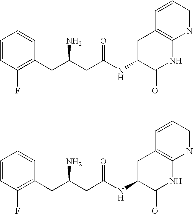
C1=CC(F)=C(CC(CC(NC2C(=O)NC3=C(C2)C=CC=N3)=O)N)C=C1.C1=CC(F)=C(CC(CC(NC2C(=O)NC3=C(C2)C=CC=N3)=O)N)C=C1
